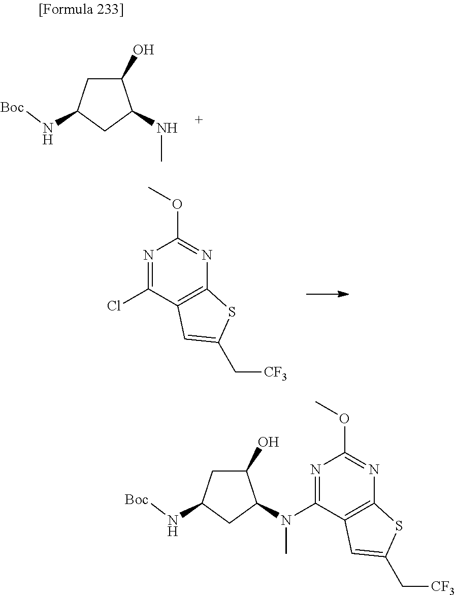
C1(O)CC(N[Boc])CC1NC.ClC1=NC(OC)=NC2=C1C=C(C[CF3])S2.C1(O)CC(N[Boc])CC1N(C)C1=NC(OC)=NC2=C1C=C(C[CF3])S2
